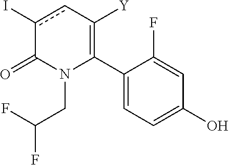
C1(C2=C([Y])cc(I)C(=O)N2CC(F)F)=CC=C(O)C=C1F
